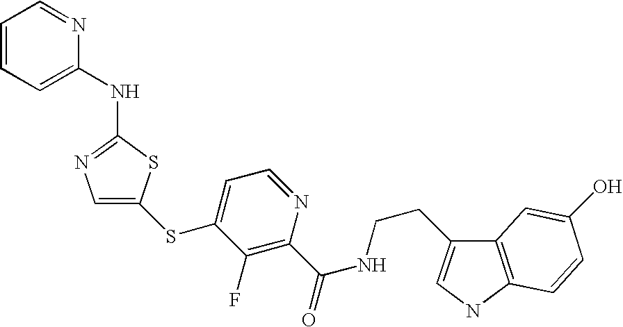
C1=CC=C(NC2=NC=C(SC3=CC=NC(C(=O)NCCC4=CNC5=C4C=C(O)C=C5)=C3F)S2)N=C1
